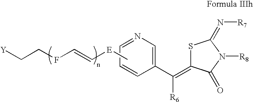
S1C(=C(C2=CN=CC=C2)[R6])C(=O)N([R8])C1=N[R7].C[E]C=CFCC[Y]
